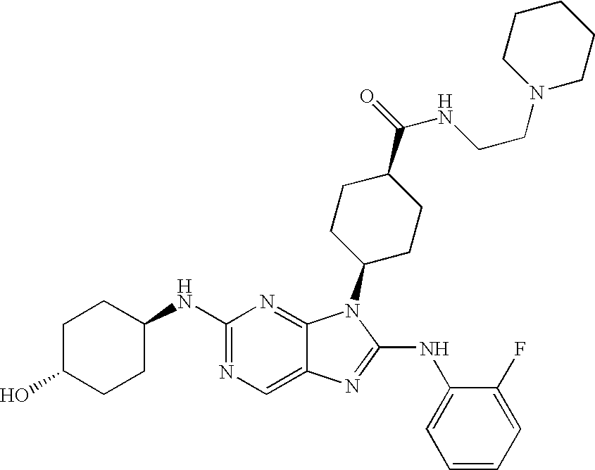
C1(NC2CCC(O)CC2)=NC=C2C(=N1)N(C1CCC(C(=O)NCCN3CCCCC3)CC1)C(NC1=CC=CC=C1F)=N2
